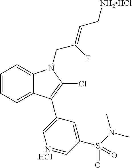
C1=CC=C2C(=C1)N(CC(=CC[NH2HCl])F)C(Cl)=C2C1=CN=CC(S(N(C)C)(=O)=O)=C1.Cl
